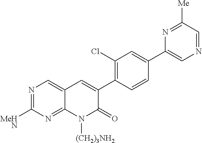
N1=C([MeHN])N=C2C(=C1)C=C(C1=C(Cl)C=C(C3=CN=CC([Me])=N3)C=C1)C(=O)N2[(CH2)3NH2]
